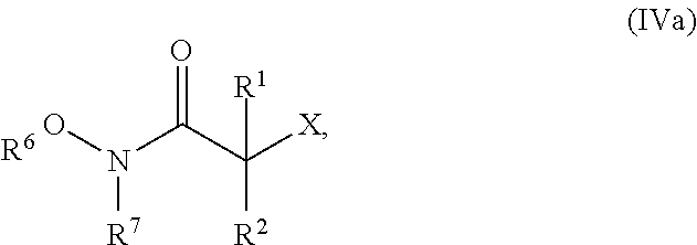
ON(C(C([X])([R2])[R1])=O)[R7].[R6]
